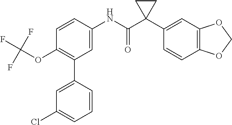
C1=C(NC(C2(C3=CC4=C(C=C3)OCO4)CC2)=O)C=CC(OC(F)(F)F)=C1C1=CC(Cl)=CC=C1
